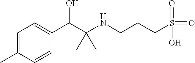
C1=C(C)C=CC(C(O)C(NCCCS(=O)(=O)O)(C)C)=C1
